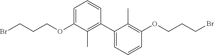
BrCCCOC1=CC=CC(C2=CC=CC(OCCCBr)=C2C)=C1C
